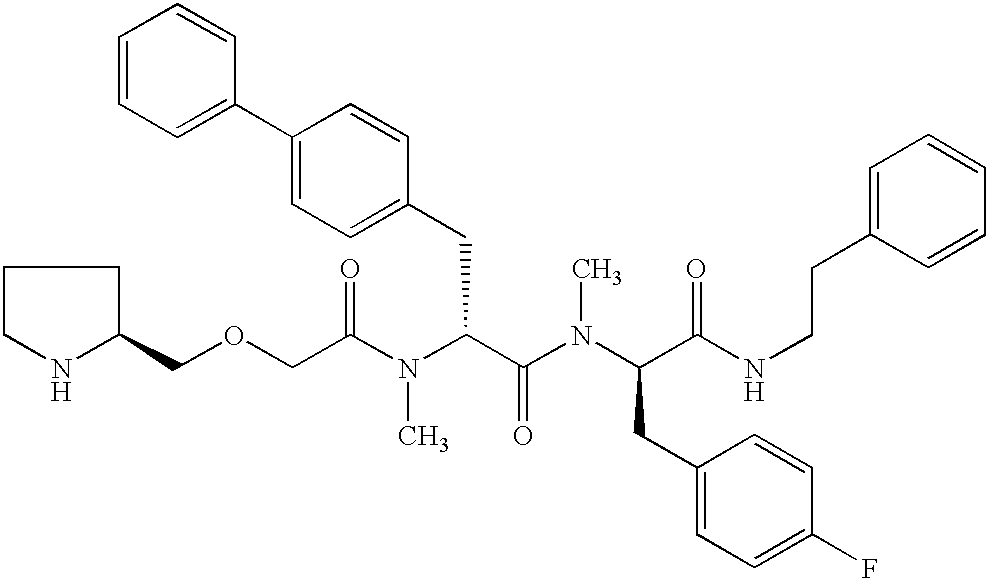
C(C(N(C(C(N(C(C(NCCC1=CC=CC=C1)=O)CC1=CC=C(F)C=C1)C)=O)CC1=CC=C(C2=CC=CC=C2)C=C1)C)=O)OCC1CCCN1
